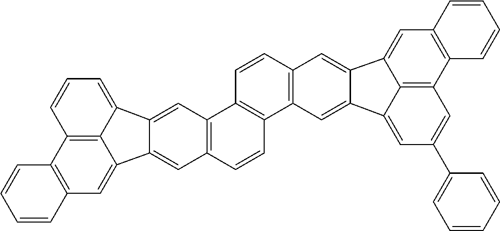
C12=C(C=C3C4=C1C=CC=C4C1=CC4=C(C=CC5=C4C=CC4=C5C=C5C(=C4)C4=CC6=C(C7=C4C5=CC(C4=CC=CC=C4)=C7)C=CC=C6)C=C31)C=CC=C2
